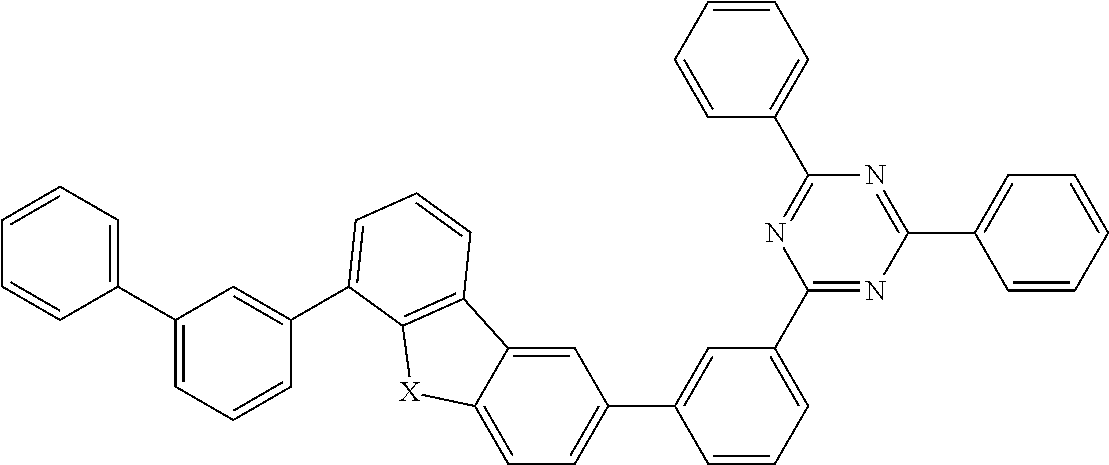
C1=CC=C(C2=NC(C3=CC=CC=C3)=NC(C3=CC=CC=C3)=N2)C=C1C1=CC=C2C(=C1)C1=C([X]2)C(C2=CC(C3=CC=CC=C3)=CC=C2)=CC=C1
